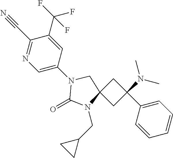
C1C(C2=CC=CC=C2)(N(C)C)CC12N(CC1CC1)C(=O)N(C1=CN=C(C#N)C(C(F)(F)F)=C1)C2
